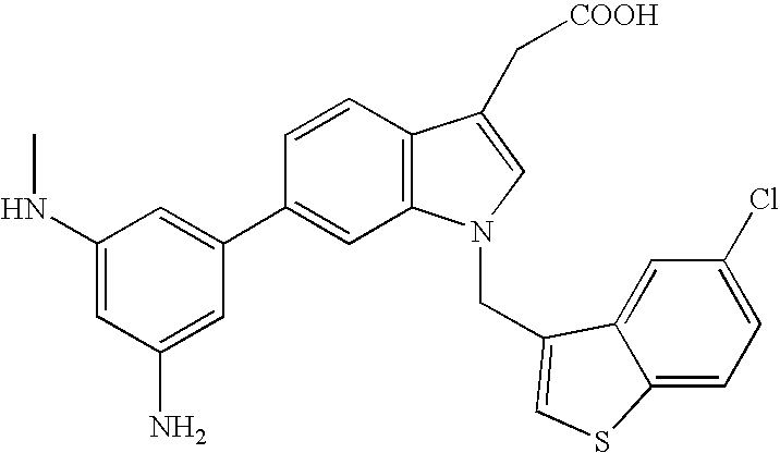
C1=CC2=C(C=C1C1=CC(NC)=CC(N)=C1)N(CC1=CSC3=CC=C(Cl)C=C31)C=C2C[COOH]
